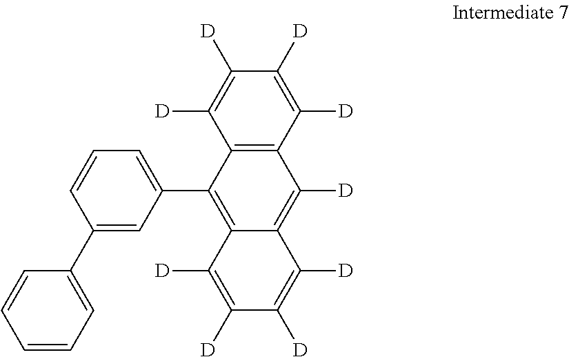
C12=C(C([D])=C([D])C([D])=C1[D])C([D])=C1C(=C2C2=CC=CC(C3=CC=CC=C3)=C2)C([D])=C([D])C([D])=C1[D]
